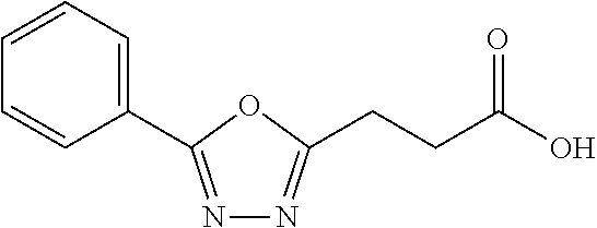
N1=C(C2=CC=CC=C2)OC(CCC(O)=O)=N1
